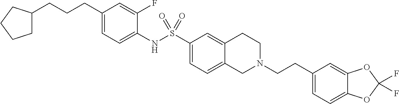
C1(CCCC2CCCC2)=CC=C(NS(C2=CC=C3C(=C2)CCN(CCC2=CC=C4C(=C2)OC(F)(F)O4)C3)(=O)=O)C(F)=C1
